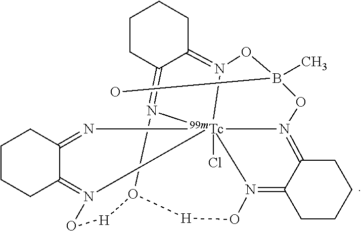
C1CC2=N3[Tc]4567(Cl)N(=C2CC1)OB(C)(O)ON4=C1C(=N5O[H]O3[H]ON6=C2C(=N7)CCCC2)CCCC1
